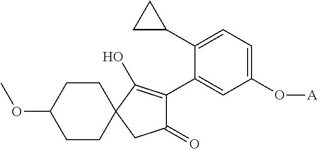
C1(OC)CCC2(CC1)CC(=O)C(C1=CC(O[A])=CC=C1C1CC1)=C2O
